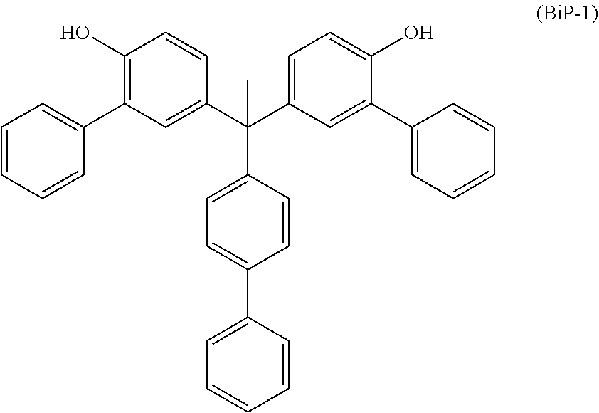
C1(C(C2=CC=C(O)C(C3=CC=CC=C3)=C2)(C2=CC=C(C3=CC=CC=C3)C=C2)C)=CC(C2=CC=CC=C2)=C(O)C=C1
